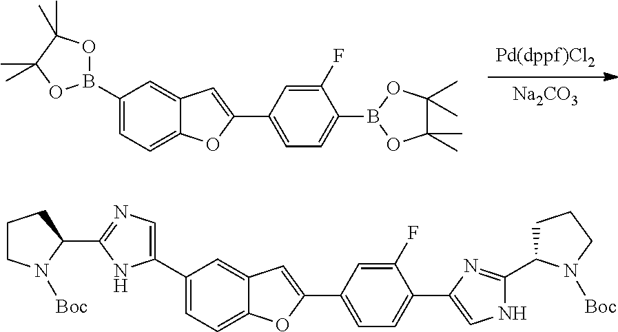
[Na2CO3].C1(B2OC(C)(C)C(C)(C)O2)=CC=C2C(=C1)C=C(C1=CC=C(B3OC(C)(C)C(C)(C)O3)C(F)=C1)O2.C1(C2=CN=C(C3CCCN3[Boc])N2)=CC=C2C(=C1)C=C(C1=CC=C(C3=CNC(C4CCCN4[Boc])=N3)C(F)=C1)O2
